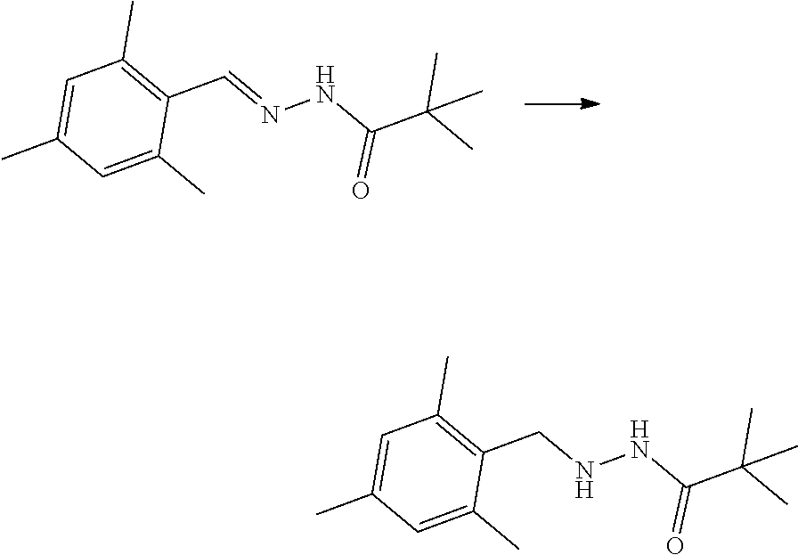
C1=C(C)C=C(C)C(C=NNC(C(C)(C)C)=O)=C1C.C1=C(C)C=C(C)C(CNNC(C(C)(C)C)=O)=C1C
